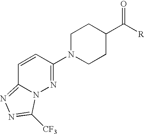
[R]C(C1CCN(C2=NN3C(=NN=C3[CF3])C=C2)CC1)=O
